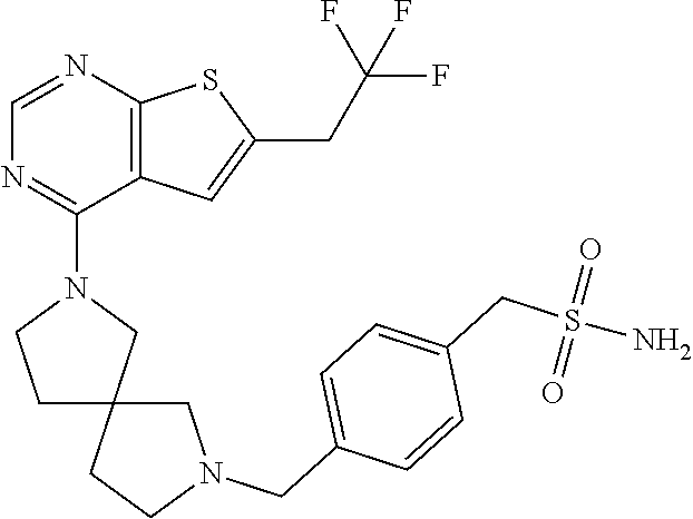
C1=NC2=C(C(N3CCC4(C3)CCN(CC3=CC=C(CS(=O)(=O)N)C=C3)C4)=N1)C=C(CC(F)(F)F)S2
